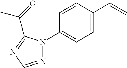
C1(N2N=CN=C2C(=O)C)=CC=C(C=C)C=C1
